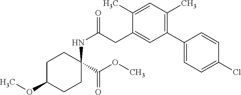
C1C(OC)CCC(C(=O)OC)(NC(CC2=CC(C3=CC=C(Cl)C=C3)=C(C)C=C2C)=O)C1
